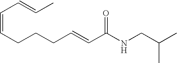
C(=CCCCC=CC(NCC(C)C)=O)C=CC
